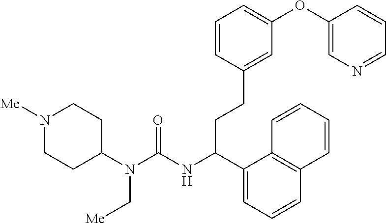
N1([Me])CCC(N(C(=O)NC(C2=CC=CC3=C2C=CC=C3)CCC2=CC(OC3=CN=CC=C3)=CC=C2)C[Me])CC1
